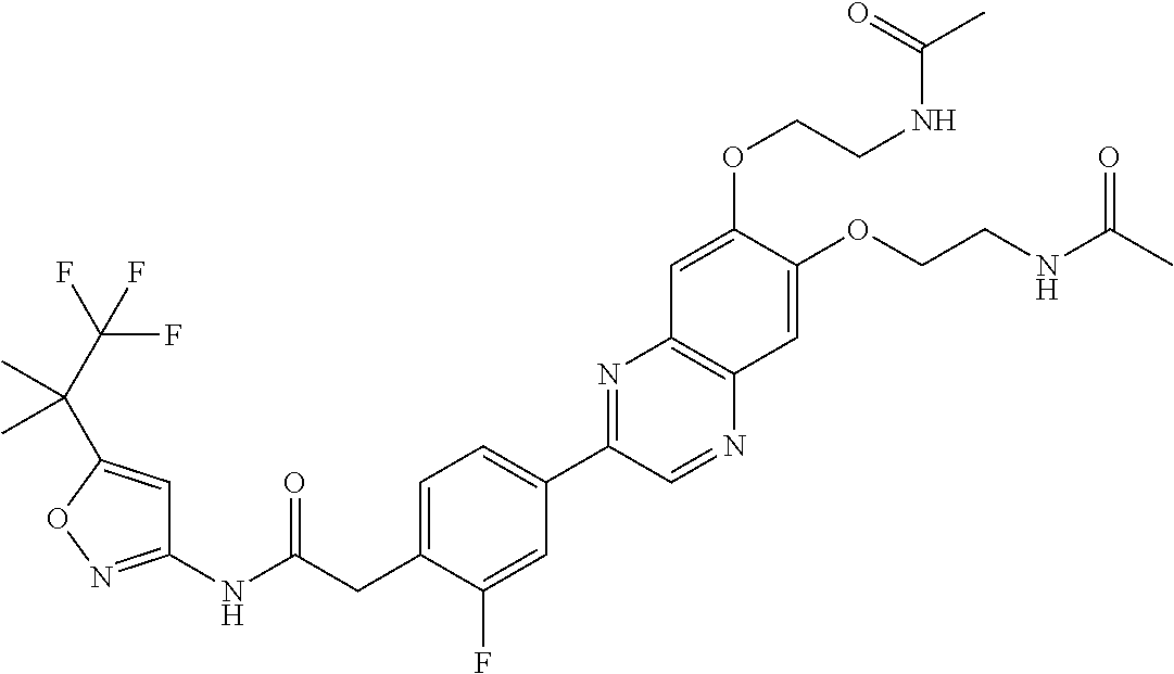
C1(NC(CC2=CC=C(C3=NC4=C(N=C3)C=C(OCCNC(C)=O)C(OCCNC(C)=O)=C4)C=C2F)=O)=NOC(C(C(F)(F)F)(C)C)=C1
